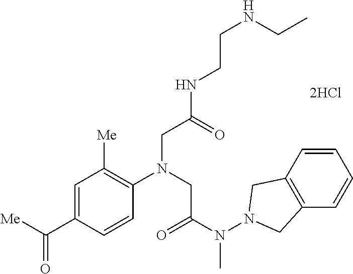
C(C1=CC([Me])=C(N(CC(N(N2CC3=C(C2)C=CC=C3)C)=O)CC(NCCNCC)=O)C=C1)([Me])=O
